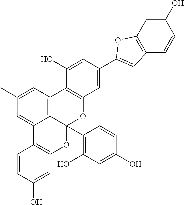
C1(C2=CC3=C(O2)C=C(O)C=C3)=CC2=C(C(O)=C1)C1=C3C(C4=C(O)C=C(O)C=C4)(O2)OC2=C(C3=CC(C)=C1)C=CC(O)=C2
